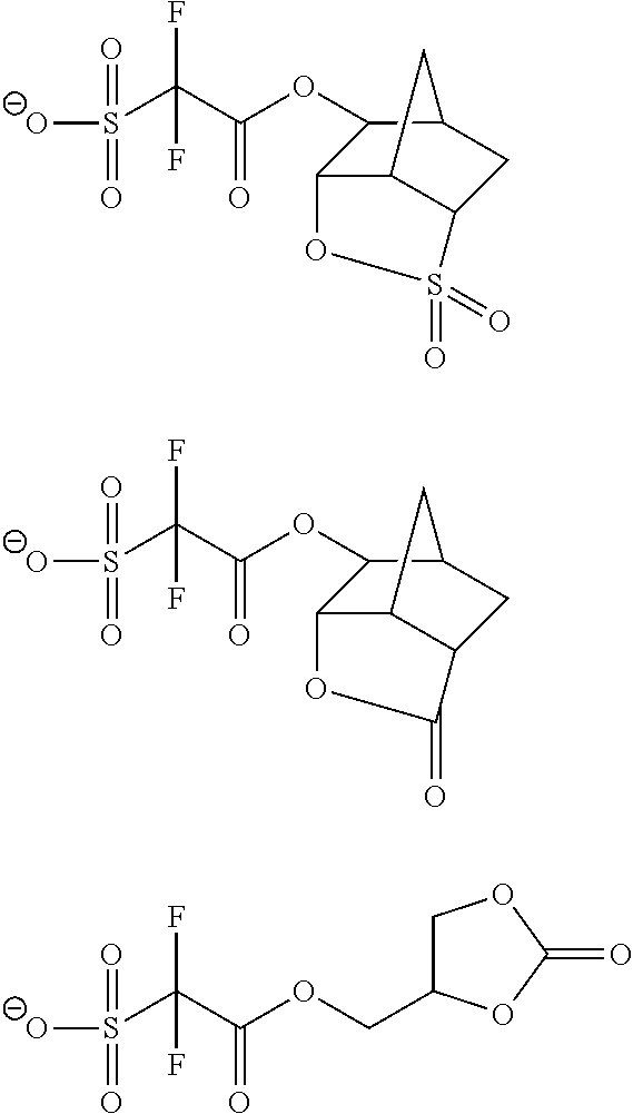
[O-]S(C(C(OC1C2C3C(CC1C3)S(=O)(=O)O2)=O)(F)F)(=O)=O.[O-]S(C(C(OC1C2C3C(CC1C3)C(=O)O2)=O)(F)F)(=O)=O.[O-]S(C(C(OCC1COC(=O)O1)=O)(F)F)(=O)=O
